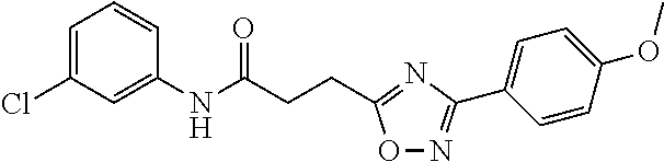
C1(NC(CCC2=NC(C3=CC=C(OC)C=C3)=NO2)=O)=CC(Cl)=CC=C1
